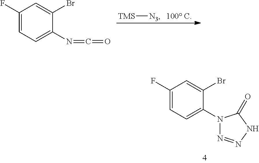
[TMS][N3].C1(F)=CC=C(N=C=O)C(Br)=C1.C1(F)=CC=C(N2N=NNC2=O)C(Br)=C1
